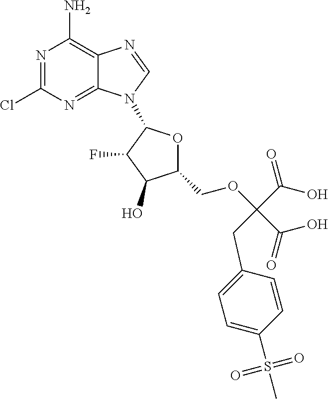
N1=C(Cl)N=C2C(=C1N)N=CN2C1OC(COC(C(O)=O)(CC2=CC=C(S(=O)(=O)C)C=C2)C(O)=O)C(O)C1F
